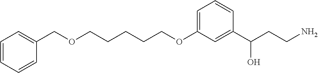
C(COC1=CC=CC(C(CCN)O)=C1)CCCOCC1=CC=CC=C1
